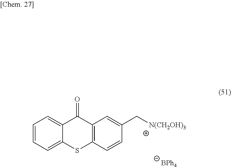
[BPh4].C1=CC=C2C(=C1)C(=O)C1=C(C=CC(C[N(CH2OH)3])=C1)S2
